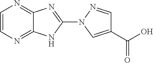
C1=CN=C2C(=N1)N=C(N1C=C(C(O)=O)C=N1)N2
